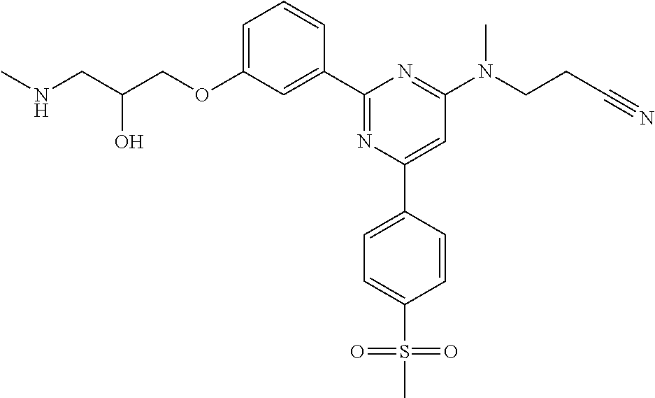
C1=C(OCC(CNC)O)C=C(C2=NC(C3=CC=C(S(=O)(=O)C)C=C3)=CC(N(CCC#N)C)=N2)C=C1
